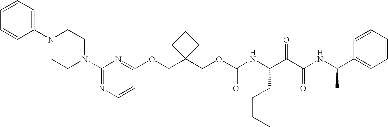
O(CC1(COC2=NC(N3CCN(C4=CC=CC=C4)CC3)=NC=C2)CCC1)C(NC(C(C(NC(C1=CC=CC=C1)C)=O)=O)CCCC)=O
